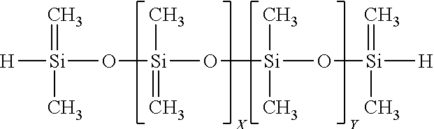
[H][Si](=C)(C)O[Si](C)(=C)O[Si](C)(C)O[Si](=C)(C)[H]
